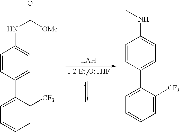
C1=C(C2=CC=C(NC(=O)[OMe])C=C2)C([CF3])=CC=C1.C1=C(C2=CC=C(NC)C=C2)C([CF3])=CC=C1
